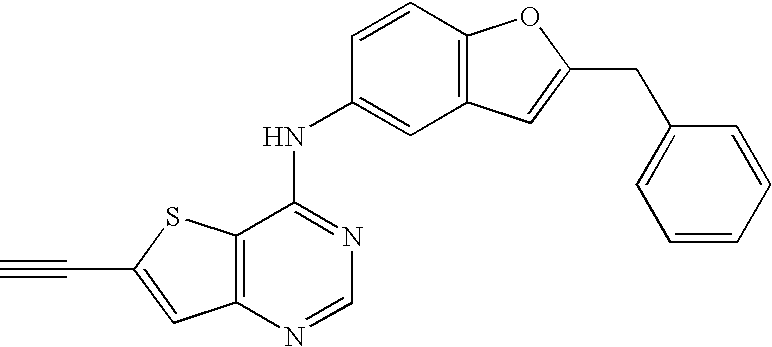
C12=C(SC(C#C)=C1)C(NC1=CC3=C(C=C1)OC(CC1=CC=CC=C1)=C3)=NC=N2
